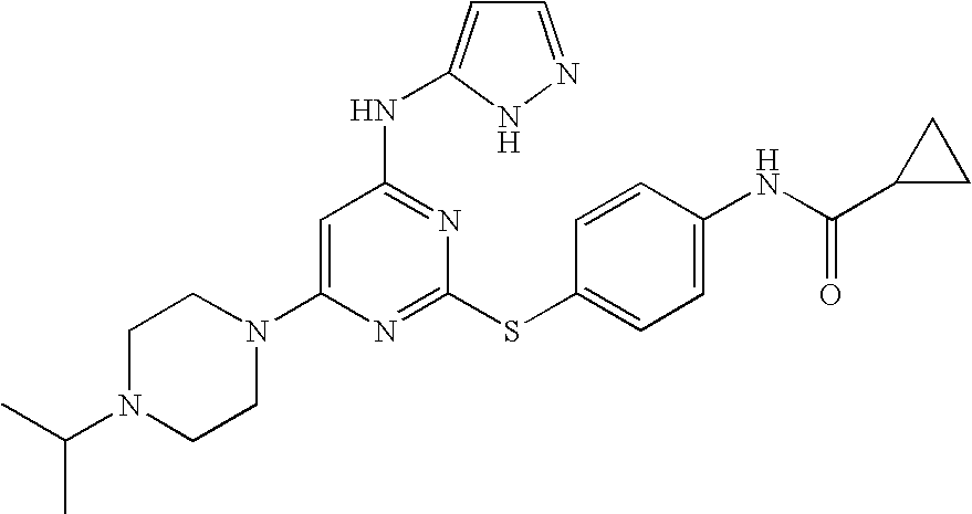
C1N(C(C)C)CCN(C2=CC(NC3=CC=NN3)=NC(SC3=CC=C(NC(=O)C4CC4)C=C3)=N2)C1
